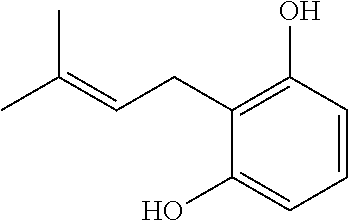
C1(CC=C(C)C)=C(O)C=CC=C1O
